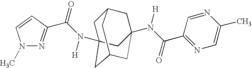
N1(C)N=C(C(=O)N([H])C23CC4CC(N([H])C(=O)C5=NC=C(C)N=C5)(CC(C2)C4)C3)C=C1
